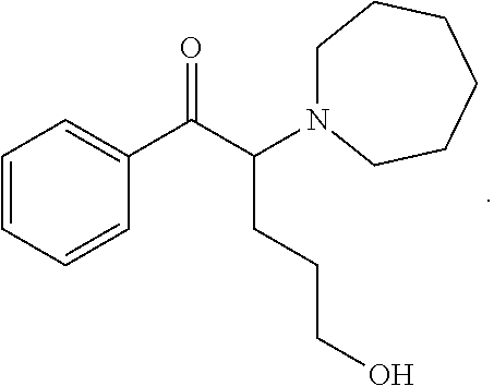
C1=CC=CC(C(C(CCCO)N2CCCCCC2)=O)=C1
